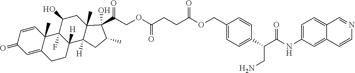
C1=CC2(C)C(=CC1=O)CCC1([H])C2(F)C(O)CC2(C)C1([H])CC(C)C2(C(=O)COC(CCC(OCC1=CC=C(C(C(NC2=CC=C3C(=C2)C=CN=C3)=O)CN)C=C1)=O)=O)O
